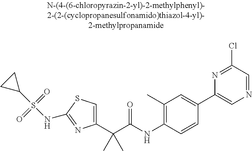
C1(C(C(NC2=C(C)C=C(C3=CN=CC(Cl)=N3)C=C2)=O)(C)C)=CSC(NS(C2CC2)(=O)=O)=N1
